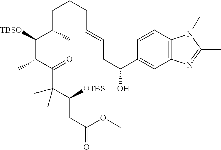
C(C(C(C(C(C(C(CC(OC)=O)[OTBS])(C)C)=O)C)[TBSO])C)CCC=CCC(O)C1=CC2=C(C=C1)N(C)C(C)=N2
